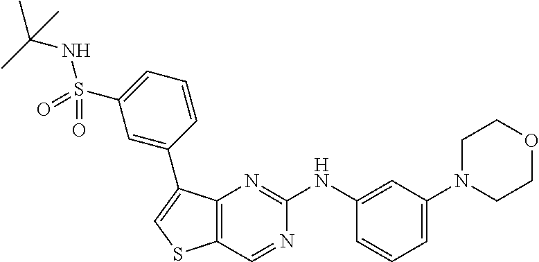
C1=C(N2CCOCC2)C=C(NC2=NC3=C(C=N2)SC=C3C2=CC(S(NC(C)(C)C)(=O)=O)=CC=C2)C=C1
